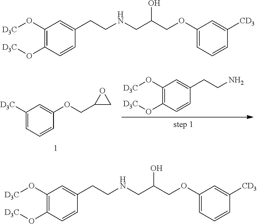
C1(O[D3C])=C(O[D3C])C=CC(CCN)=C1.C1([D3C])=CC=CC(OCC2CO2)=C1.C1(O[D3C])=C(O[D3C])C=CC(CCNCC(O)COC2=CC=CC([CD3])=C2)=C1.C1(O[D3C])=C(O[D3C])C=CC(CCNCC(O)COC2=CC=CC([CD3])=C2)=C1
